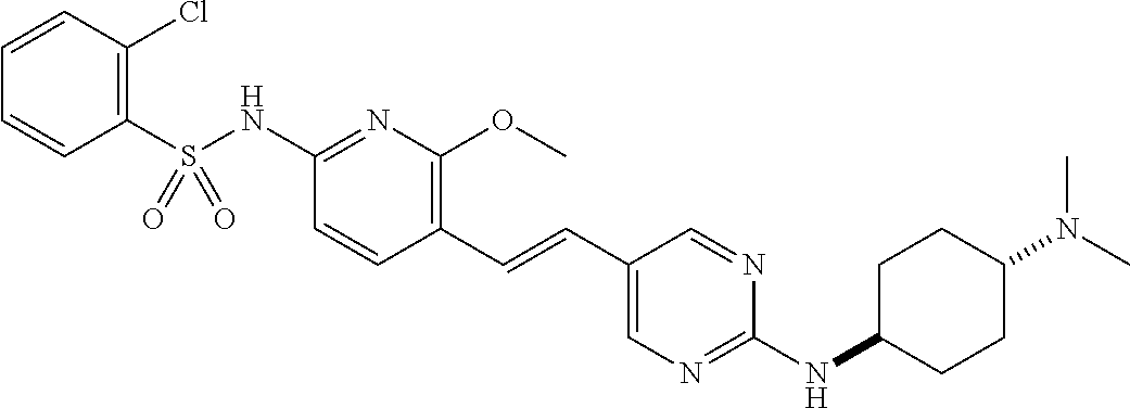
C1(S(NC2=NC(OC)=C(C=CC3=CN=C(NC4CCC(N(C)C)CC4)N=C3)C=C2)(=O)=O)=C(Cl)C=CC=C1
